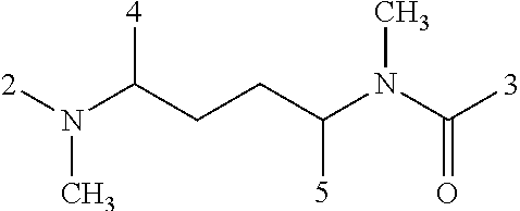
[2]N(C(CCC(N(C([3])=O)C)[5])[4])C
